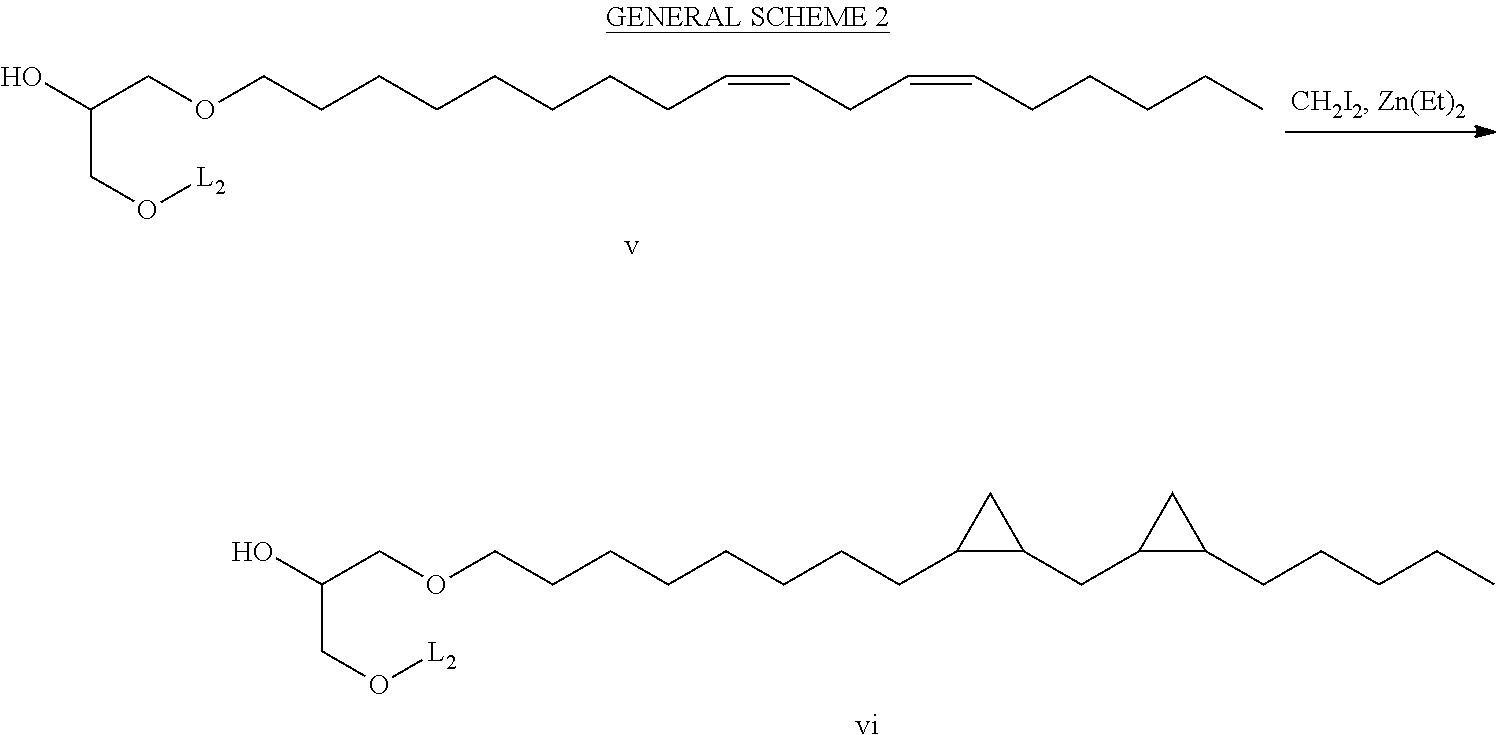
C(COCCCCCCCCC=CCC=CCCCCC)(O)CO[L2].[v].C(COCCCCCCCCC1C(CC2C(CCCCC)C2)C1)(O)CO[L2].[vi]
